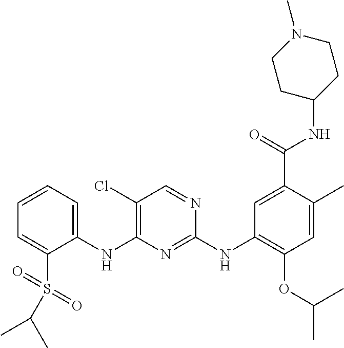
C1(NC2=C(Cl)C=NC(NC3=C(OC(C)C)C=C(C)C(C(=O)NC4CCN(C)CC4)=C3)=N2)=CC=CC=C1S(=O)(=O)C(C)C
